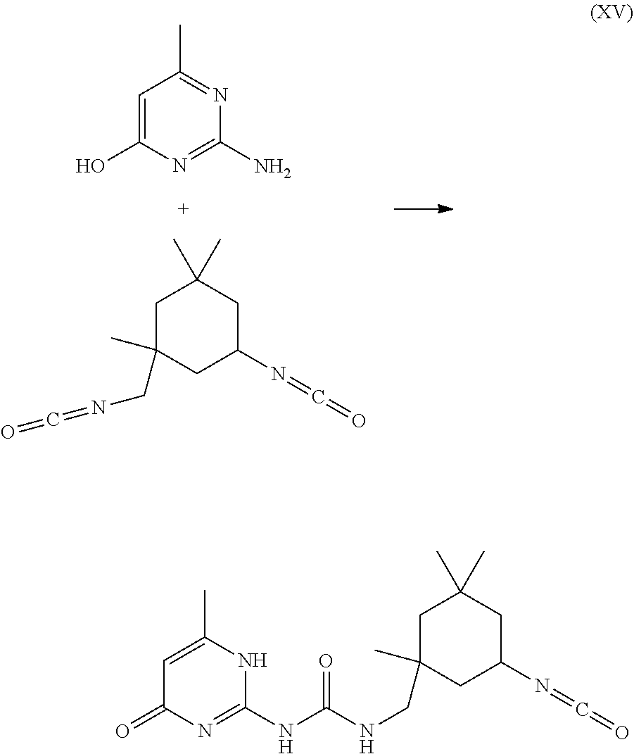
C1=C(O)N=C(N)N=C1C.C1C(C)(CN=C=O)CC(N=C=O)CC1(C)C.C1=C(C)NC(NC(NCC2(C)CC(C)(C)CC(N=C=O)C2)=O)=NC1=O
